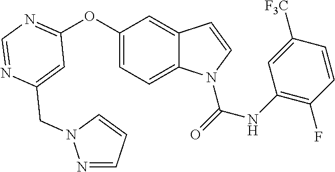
C1=C(CN2N=CC=C2)N=CN=C1OC1=CC=C2C(=C1)C=CN2C(=O)NC1=C(F)C=CC([F3C])=C1
